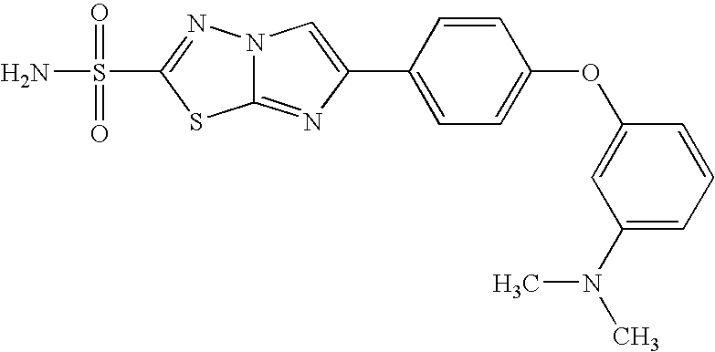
C12=NC(C3=CC=C(OC4=CC(N(C)C)=CC=C4)C=C3)=CN1N=C(S(=O)(=O)N)S2
